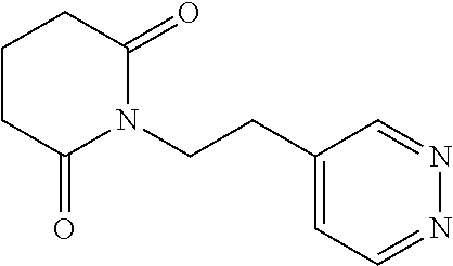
C1CCC(=O)N(CCC2=CC=NN=C2)C1=O
